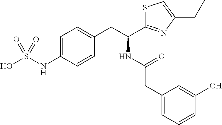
C1=C(NS(O)(=O)=O)C=CC(CC(C2=NC(CC)=CS2)NC(=O)CC2=CC=CC(O)=C2)=C1
